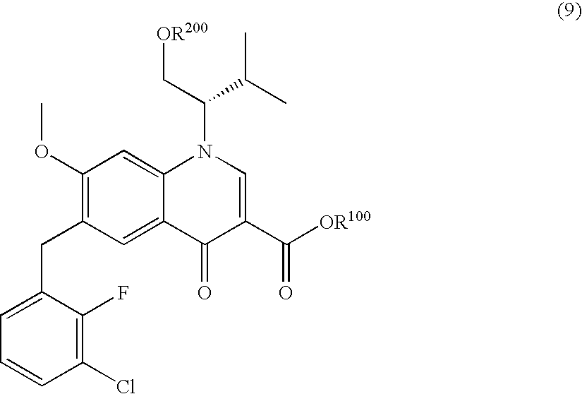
C1(OC)=C(CC2=CC=CC(Cl)=C2F)C=C2C(=C1)N(C(C[OR200])C(C)C)C=C(C([OR100])=O)C2=O
